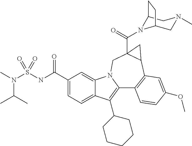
C1(C(NS(N(C)C(C)C)(=O)=O)=O)=CC=C2C(=C1)N1C(=C2C2CCCCC2)C2=C(C3C(C(=O)N4C5CN(C)CC4CC5)(C1)C3)C=C(OC)C=C2
